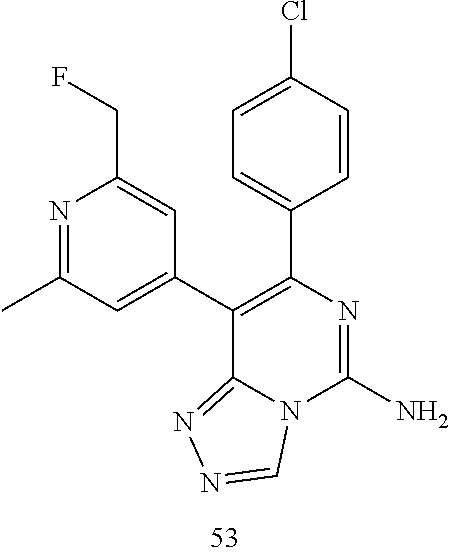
N1=C(C)C=C(C2=C(C3=CC=C(Cl)C=C3)N=C(N)N3C2=NN=C3)C=C1CF
